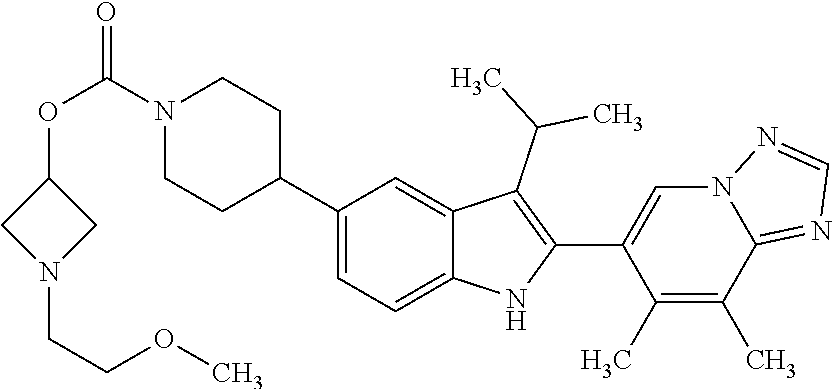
N1(C(OC2CN(CCOC)C2)=O)CCC(C2=CC=C3C(=C2)C(C(C)C)=C(C2=CN4C(=NC=N4)C(C)=C2C)N3)CC1
